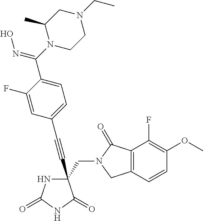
C(#CC1(CN2C(=O)C3=C(C2)C=CC(OC)=C3F)NC(=O)NC1=O)C1=CC=C(C(N2CCN(CC)CC2C)=NO)C(F)=C1
